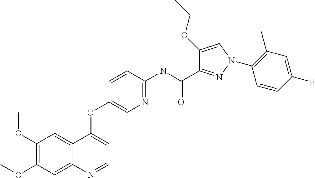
C1(OC)=C(OC)C=C2C(=C1)C(OC1=CN=C(NC(C3=NN(C4=C(C)C=C(F)C=C4)C=C3OCC)=O)C=C1)=CC=N2
